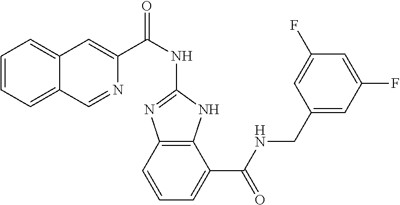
C1=CC=C2C(=C1)C=C(C(NC1=NC3=C(N1)C(C(NCC1=CC(F)=CC(F)=C1)=O)=CC=C3)=O)N=C2
